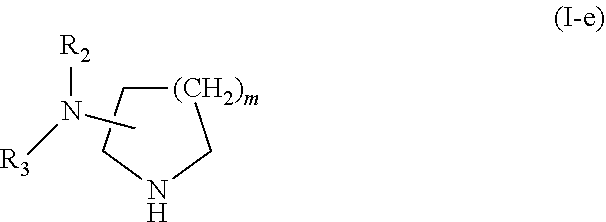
CN([R3])[R2].N1C[(CH2)m]CC1
